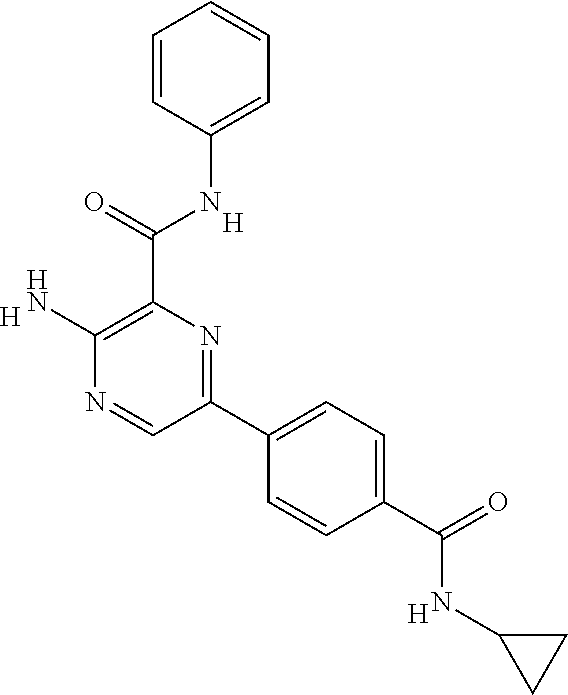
C1=CC(NC(C2=C(N)N=CC(C3=CC=C(C(=O)NC4CC4)C=C3)=N2)=O)=CC=C1.[H].[H].[H]
